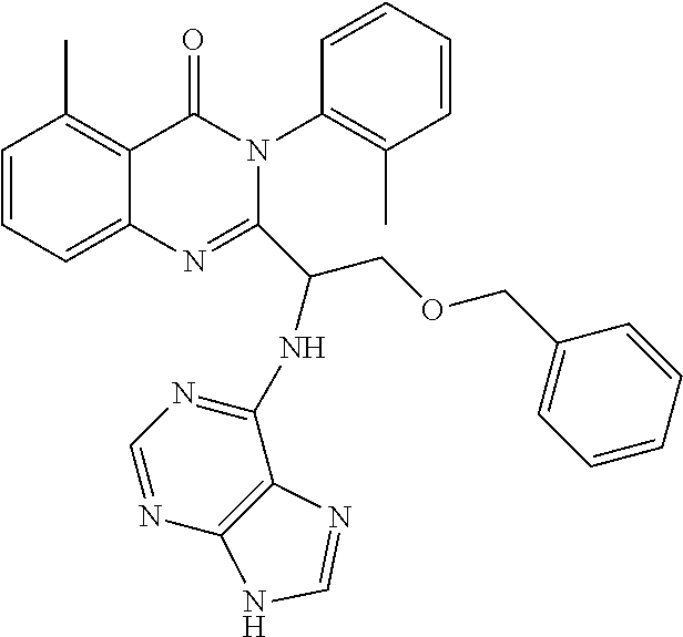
C1=CC=C2C(=C1C)C(=O)N(C1=C(C)C=CC=C1)C(C(NC1=NC=NC3=C1N=CN3)COCC1=CC=CC=C1)=N2
